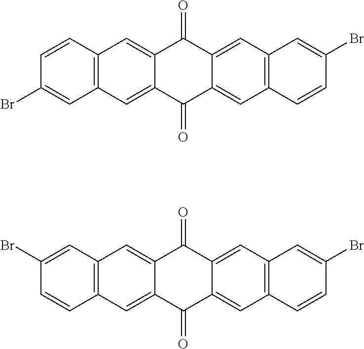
C12=C(C=CC(Br)=C1)C=C1C(=C2)C(=O)C2=CC3=C(C=C2C1=O)C=C(Br)C=C3.C12=C(C=CC(Br)=C1)C=C1C(=C2)C(=O)C2=CC3=C(C=C2C1=O)C=CC(Br)=C3
